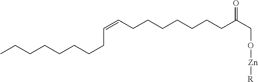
C(CCCCCCCC)=CCCCCCCCC(CO[Zn][R])=O
